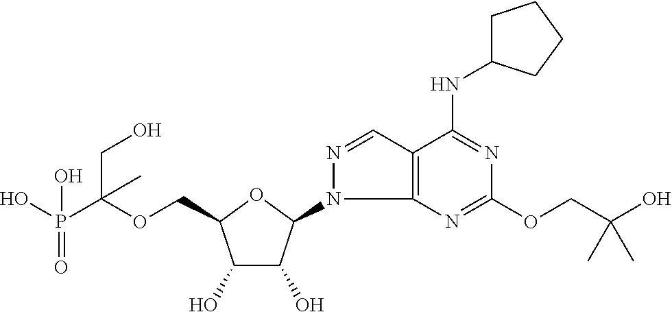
C(OCC1C(O)C(O)C(N2C3=C(C=N2)C(NC2CCCC2)=NC(OCC(O)(C)C)=N3)O1)(P(O)(=O)O)(CO)C
